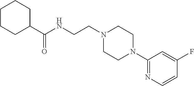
N1(CCNC(C2CCCCC2)=O)CCN(C2=NC=CC(F)=C2)CC1
